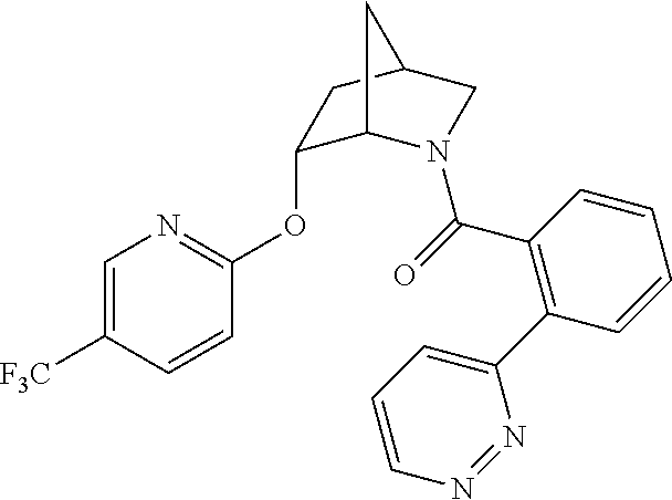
C1=C([F3C])C=CC(OC2C3N(C(=O)C4=C(C5=CC=CN=N5)C=CC=C4)CC(C2)C3)=N1
